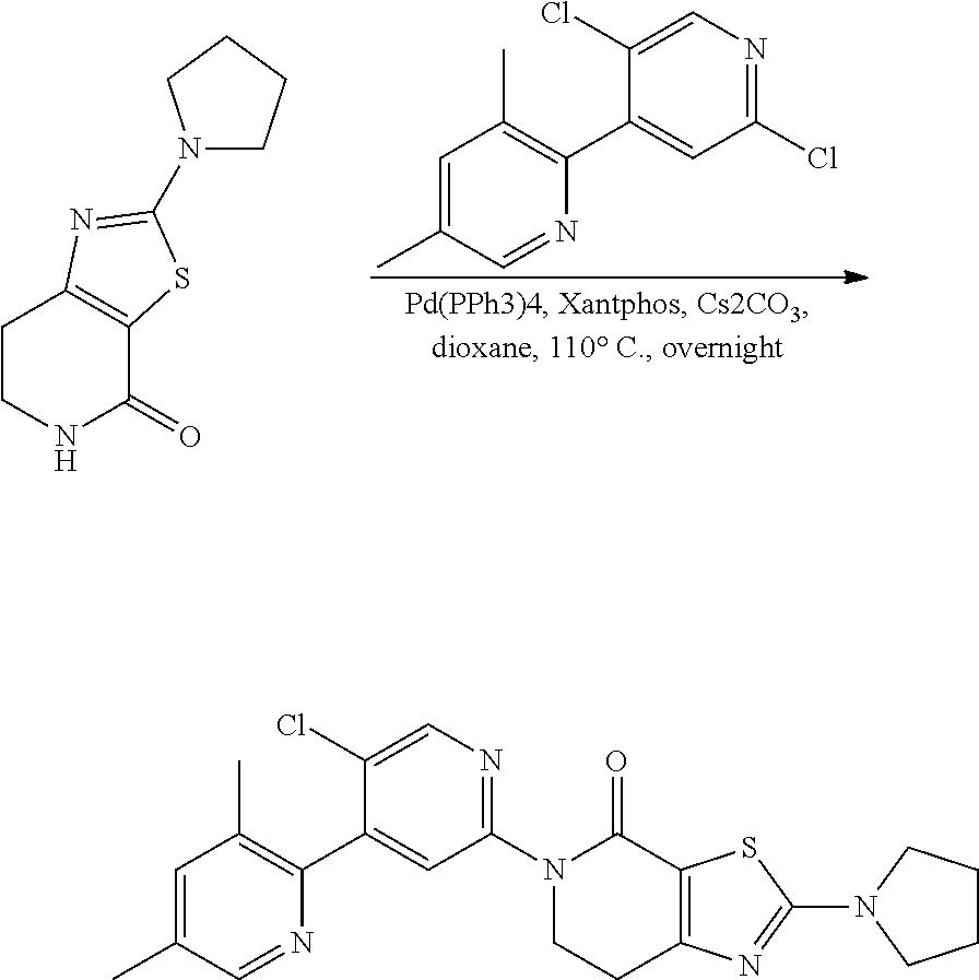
C1=C(C)C=NC(C2=CC(Cl)=NC=C2Cl)=C1C.C1CNC(=O)C2=C1N=C(N1CCCC1)S2.C1=C(C)C=NC(C2=CC(N3CCC4=C(C3=O)SC(N3CCCC3)=N4)=NC=C2Cl)=C1C
